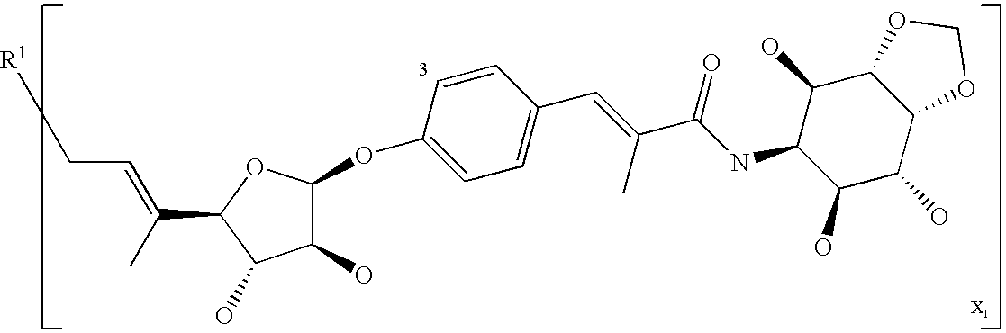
C1(O)C(OC2=CC=C(C=C(C(NC3C(O)C(O)C4C(C3O)OCO4)=O)C)C=C2)OC(C(C)=CC[R1])C1O
